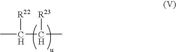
CC([R22])C([R23])C
